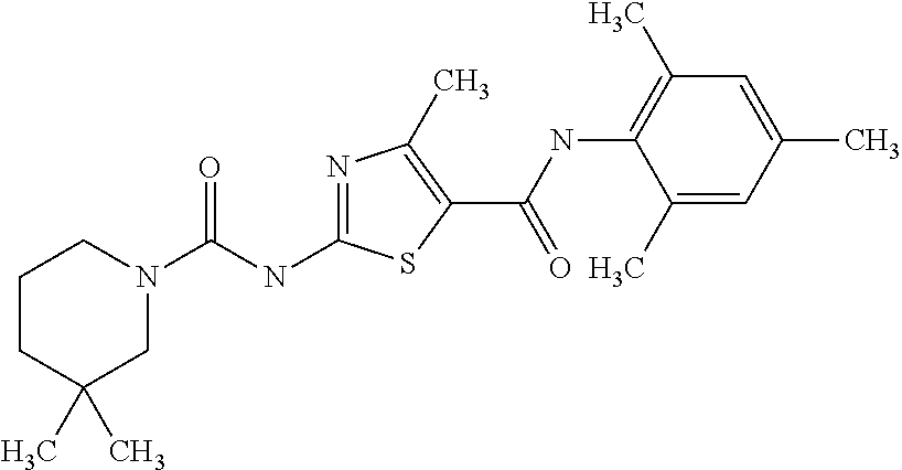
N1=C(NC(N2CCCC(C)(C)C2)=O)SC(C(NC2=C(C)C=C(C)C=C2C)=O)=C1C
